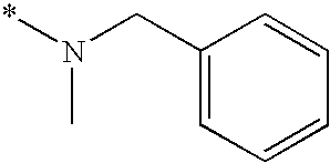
C1(CN(*)C)=CC=CC=C1
